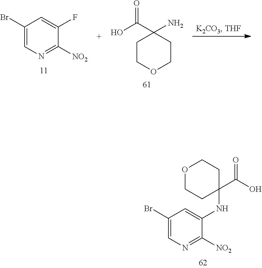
C1COCCC1(N)C(O)=O.C1([NO2])=NC=C(Br)C=C1F.N(C1=CC(Br)=CN=C1[NO2])C1(C(=O)O)CCOCC1
